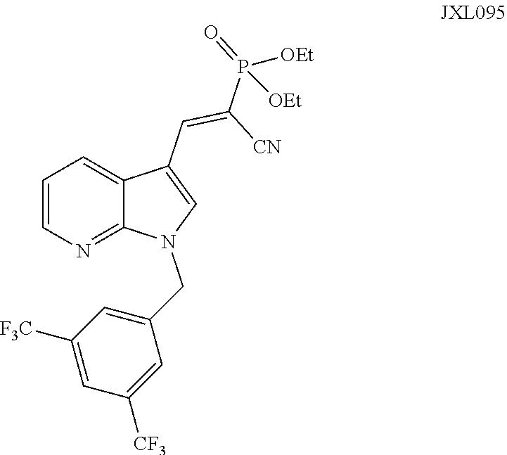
C1=C([F3C])C=C(CN2C3=NC=CC=C3C(C=C(P(=O)([OEt])[OEt])[CN])=C2)C=C1[CF3]
